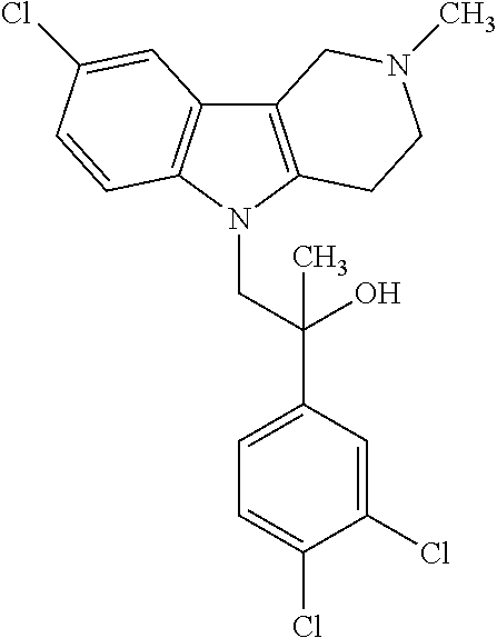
C12=C(N(CC(C3=CC=C(Cl)C(Cl)=C3)(O)C)C3=C1C=C(Cl)C=C3)CCN(C)C2
